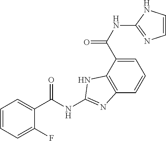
C1=C(C(NC2=NC=CN2)=O)C2=C(C=C1)N=C(NC(C1=CC=CC=C1F)=O)N2
